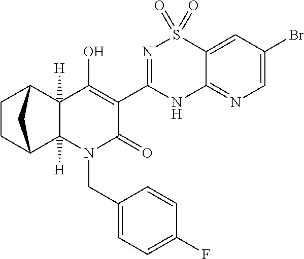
C12([H])C3CCC(C1([H])C(O)=C(C1=NS(=O)(=O)C4=CC(Br)=CN=C4N1)C(=O)N2CC1=CC=C(F)C=C1)C3
